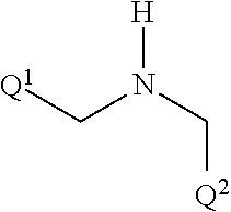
[Q1]CN([H])C[Q2]
